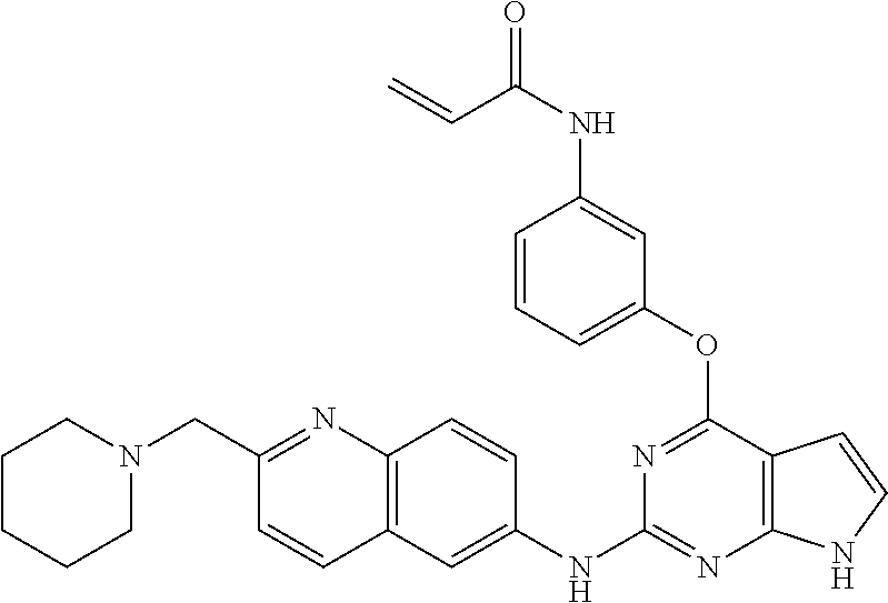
C1(NC2=NC3=C(C(OC4=CC=CC(NC(C=C)=O)=C4)=N2)C=CN3)=CC2=C(C=C1)N=C(CN1CCCCC1)C=C2
